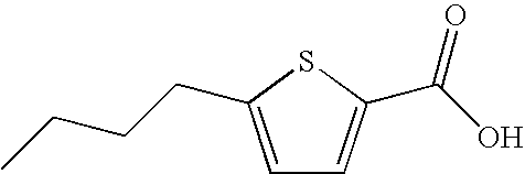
C1=C(CCCC)SC(C(O)=O)=C1
